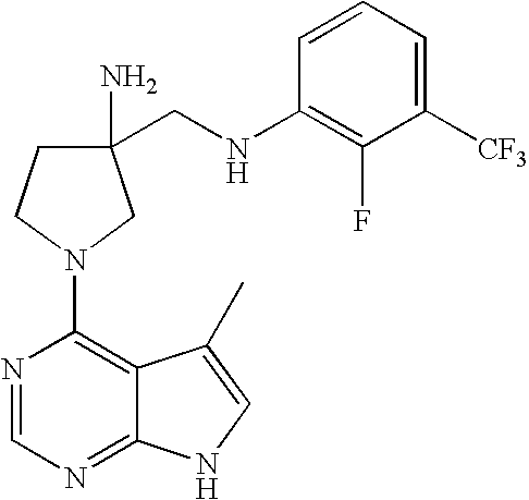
C1(CNC2=C(F)C([CF3])=CC=C2)(N)CCN(C2=C3C(=NC=N2)NC=C3C)C1
